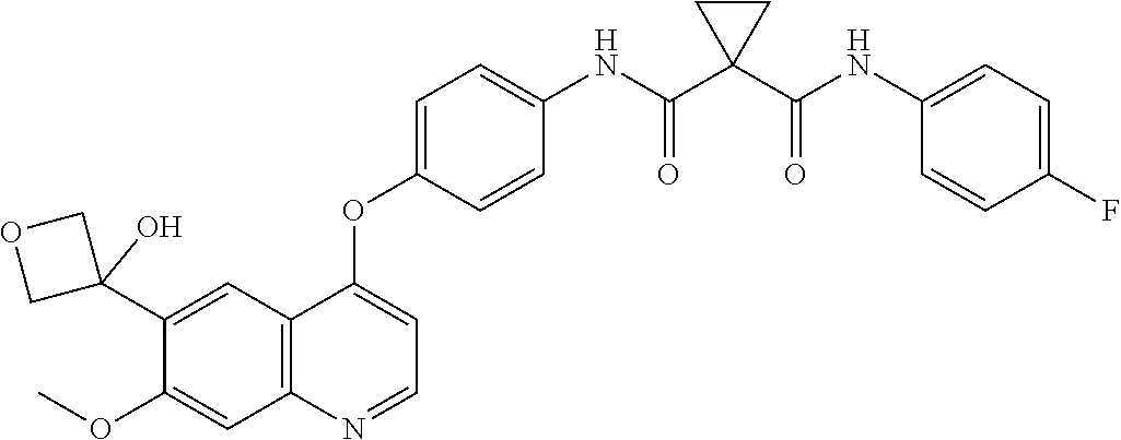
C12=C(N=CC=C1OC1=CC=C(NC(C3(C(NC4=CC=C(F)C=C4)=O)CC3)=O)C=C1)C=C(OC)C(C1(O)COC1)=C2
